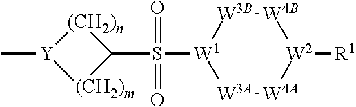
[Y]1(C)[(CH2)m]C(S(=O)(=O)[W1]2[W3A][W4A][W2]([R1])[W4B][W3B]2)[(CH2)n]1
